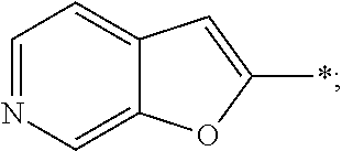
C12=CN=CC=C1C=C(*)O2
